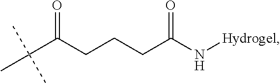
C(C(CCCC(N[Hydrogel])=O)=O)(C)(C)C
